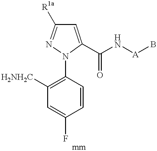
C1([H2NH2C])=C(N2C(C(N[A]B)=O)=CC([R1a])=N2)C=CC(F)=C1
